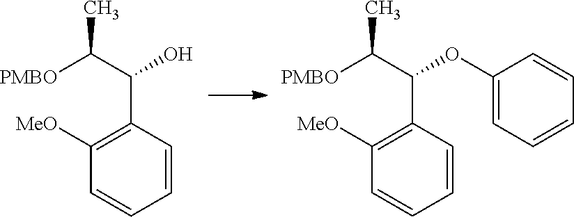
[PMBO]C(C(O)C1=C([MeO])C=CC=C1)C.[PMBO]C(C(OC1=CC=CC=C1)C1=C([MeO])C=CC=C1)C
